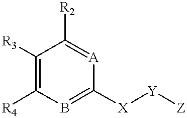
C1([R3])=C([R4])B=C([X][Y][Z])[A]=C1[R2]
